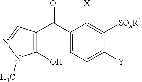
C1(O)=C(C(C2=CC=C([Y])C([SOnR1])=C2[X])=O)C=NN1C
